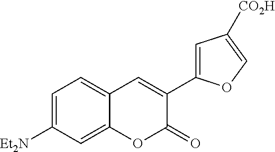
C1=C([Et2N])C=C2C(=C1)C=C(C1=CC([CO2H])=CO1)C(=O)O2
